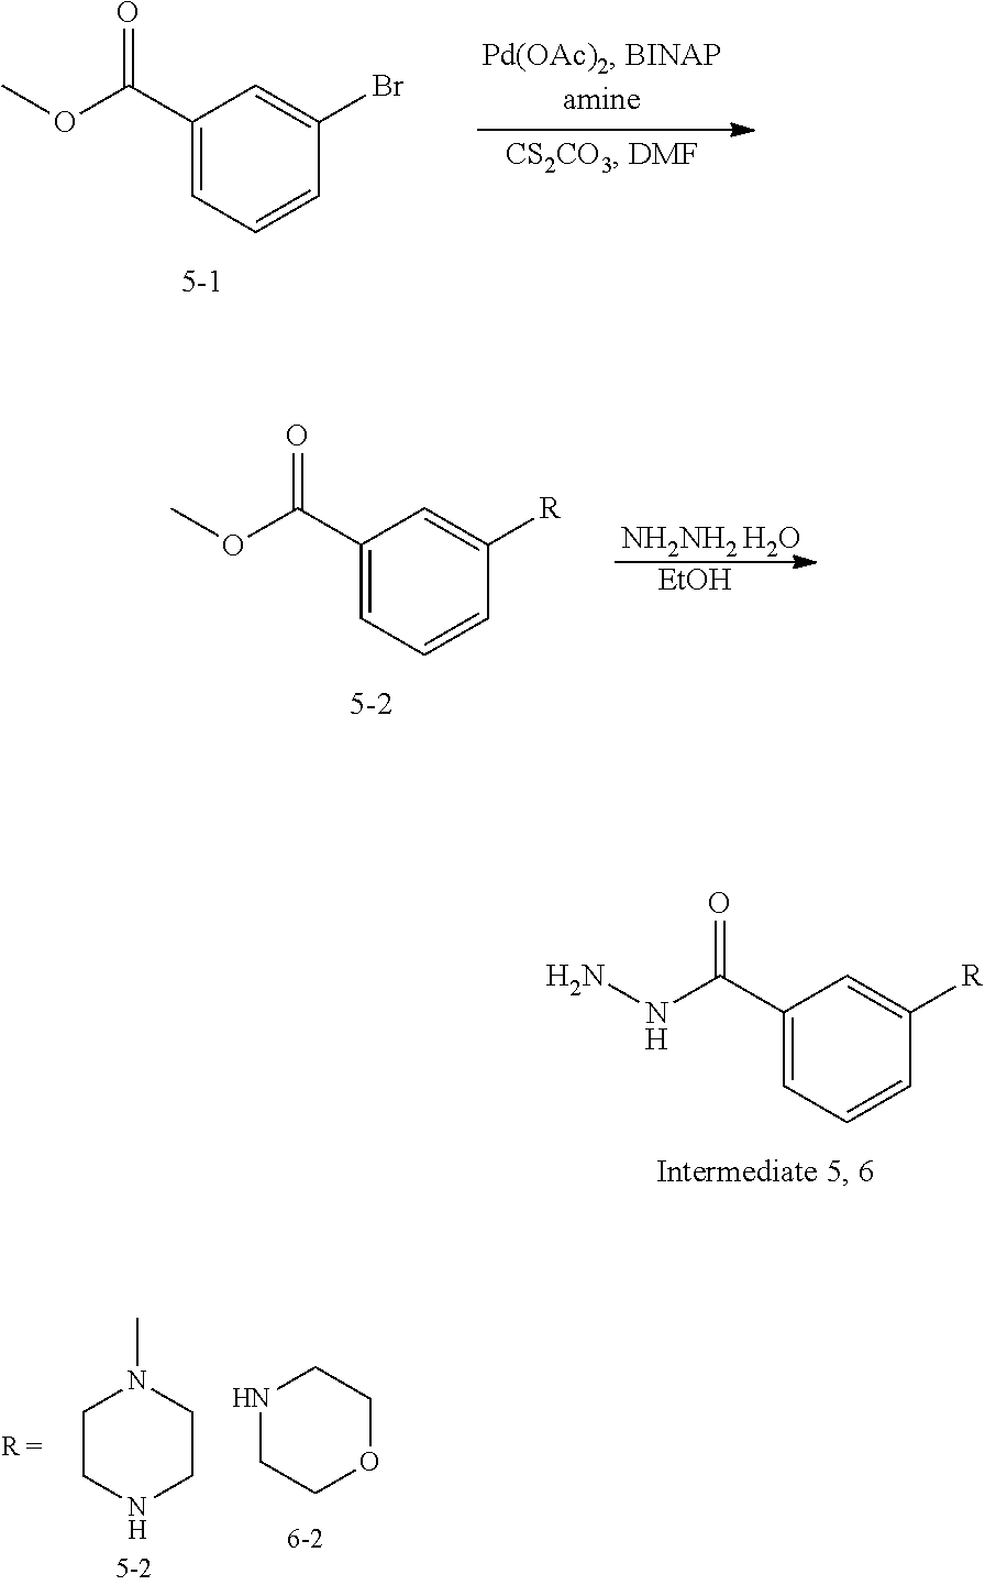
C1(C(OC)=O)=CC=CC(Br)=C1.C1(C(NN)=O)=CC=CC([R])=C1.C1(C(OC)=O)=CC=CC([R])=C1.[NH2NH2 H2O].[EtOH].N1CCOCC1.C1CNCCN1C
